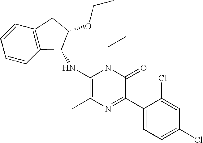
C1(NC2C3=C(C=CC=C3)CC2OCC)=C(C)N=C(C2=CC=C(Cl)C=C2Cl)C(=O)N1CC
